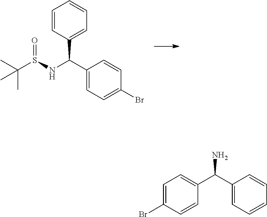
C(S(NC(C1=CC=C(Br)C=C1)C1=CC=CC=C1)=O)(C)(C)C.C1=C(Br)C=CC(C(C2=CC=CC=C2)N)=C1
